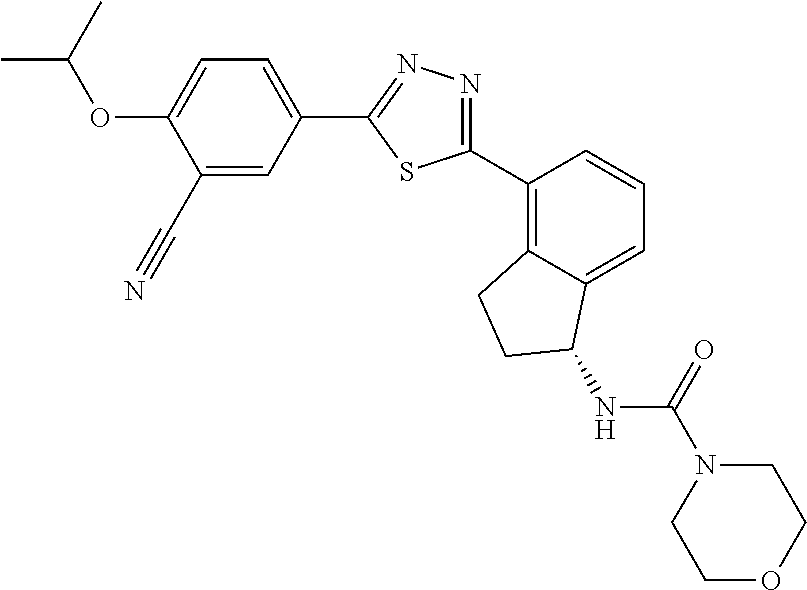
C1(C#N)=CC(C2=NN=C(C3=C4C(=CC=C3)C(NC(N3CCOCC3)=O)CC4)S2)=CC=C1OC(C)C
